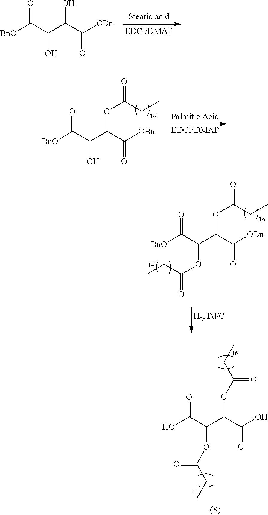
O=C(C(C(C([OBn])=O)OC(CC)=O)OC(CC)=O)[BnO].O=C(C(C(C([OBn])=O)O)O)[BnO].O=C(C(C(C([OBn])=O)OC(CC)=O)O)[BnO].O=C(C(C(C(O)=O)OC(=O)CC)OC(=O)CC)O
